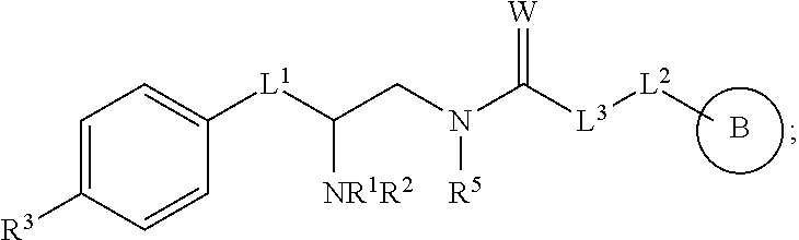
[L1](C(CN(C([L3][L2]C)=[W])[R5])[NR1R2])C1=CC=C([R3])C=C1.B
